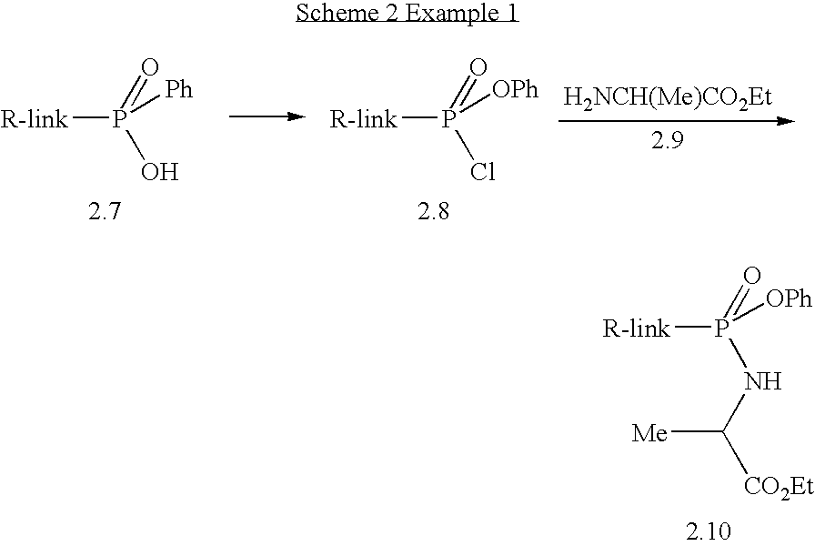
[R-link]P(=O)(NC([Me])[CO2Et])[OPh].[R-link]P(=O)(O)[Ph].[R-link]P(=O)(Cl)[OPh].[H2NCH(Me)CO2Et]
